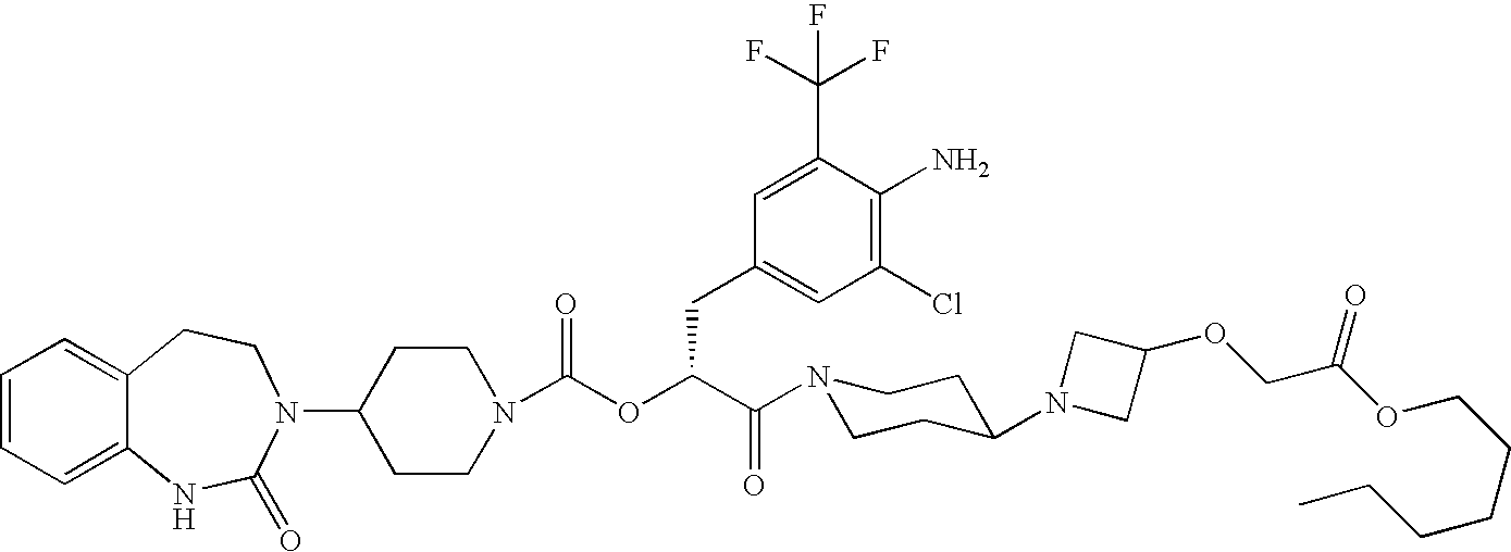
C1(N2C(=O)NC3=CC=CC=C3CC2)CCN(C(OC(C(N2CCC(N3CC(OCC(OCCCCCC)=O)C3)CC2)=O)CC2=CC(Cl)=C(N)C(C(F)(F)F)=C2)=O)CC1
